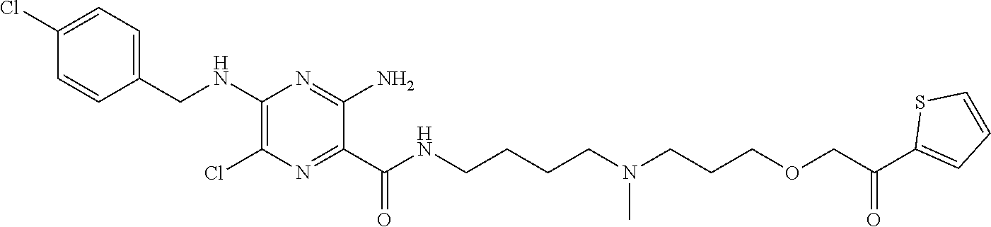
C1=C(Cl)C=CC(CNC2=C(Cl)N=C(C(NCCCCN(CCCOCC(C3=CC=CS3)=O)C)=O)C(N)=N2)=C1
